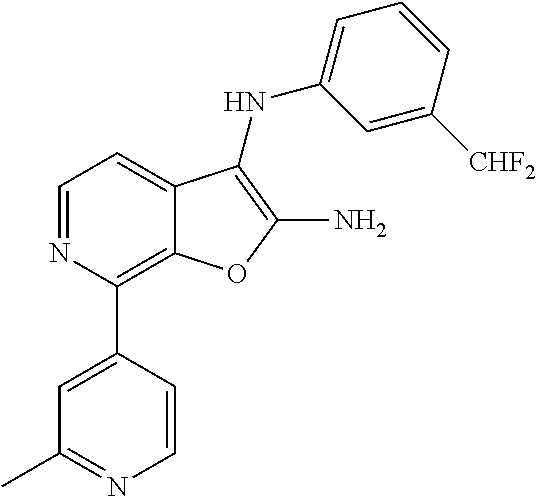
C1(C2=CC(C)=NC=C2)=C2C(=CC=N1)C(NC1=CC=CC([CHF2])=C1)=C(N)O2
